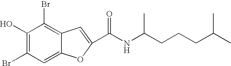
C1=C2C(=C(Br)C(O)=C1Br)C=C(C(NC(CCCC(C)C)C)=O)O2
